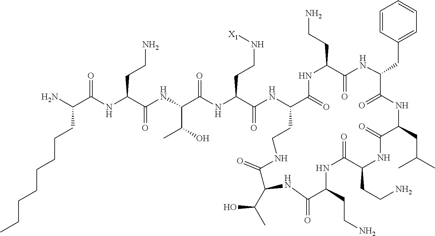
C(NC(C(NC(C(NC(C(NC1C(=O)NC(CCN)C(=O)NC(CC2=CC=CC=C2)C(=O)NC(CC(C)C)C(=O)NC(CCN)C(=O)NC(CCN)C(=O)NC(C(C)O)C(=O)NCC1)=O)CCN[X1])=O)C(O)C)=O)CCN)(=O)C(CCCCCCCC)N
